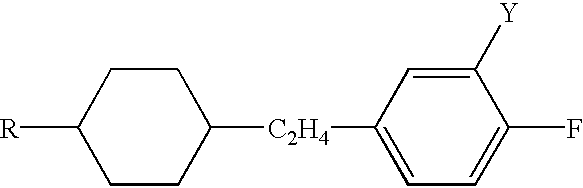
[R]C1CCC([C2H4]C2=CC=C(F)C([Y])=C2)CC1
